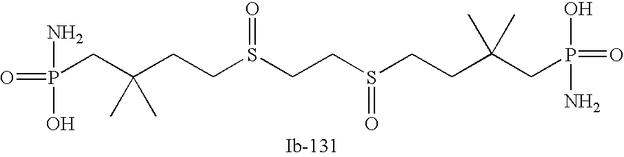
C(C)(C)(CCS(=O)CCS(=O)CCC(CP(=O)(O)N)(C)C)CP(=O)(N)O
